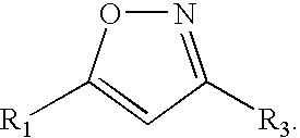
N1=C([R3])C=C([R1])O1
